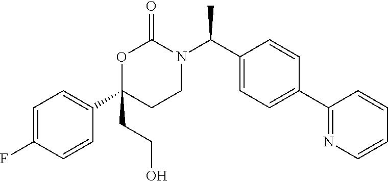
C1=C(F)C=CC(C2(CCO)CCN(C(C3=CC=C(C4=NC=CC=C4)C=C3)C)C(=O)O2)=C1
